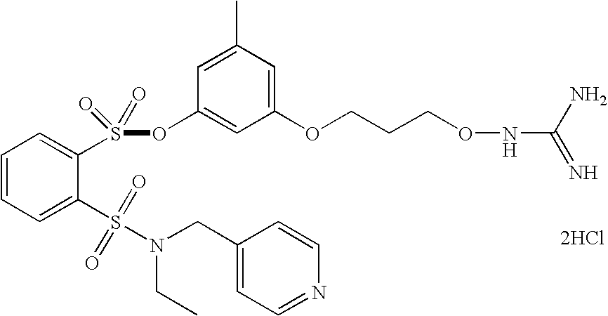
[2HCl].C1=C(S(N(CC)CC2=CC=NC=C2)(=O)=O)C(S(=O)(=O)OC2=CC(OCCCONC(=N)N)=CC(C)=C2)=CC=C1
